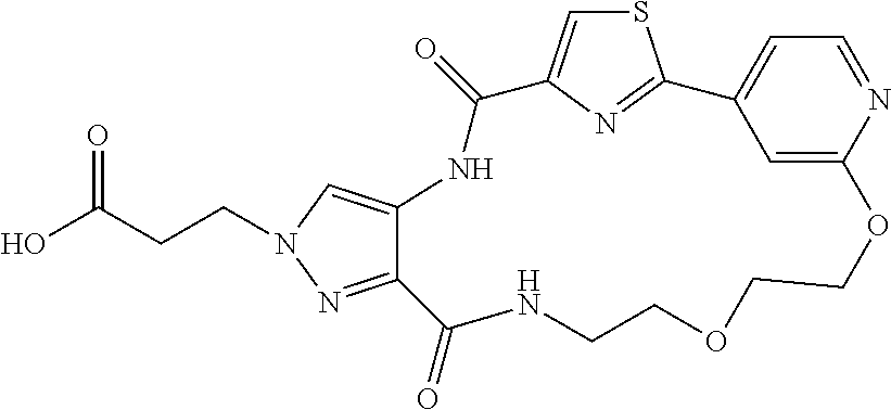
S1C=C2N=C1C1=CC=NC(=C1)OCCOCCNC(=O)C1=NN(CCC(O)=O)C=C1NC2=O
